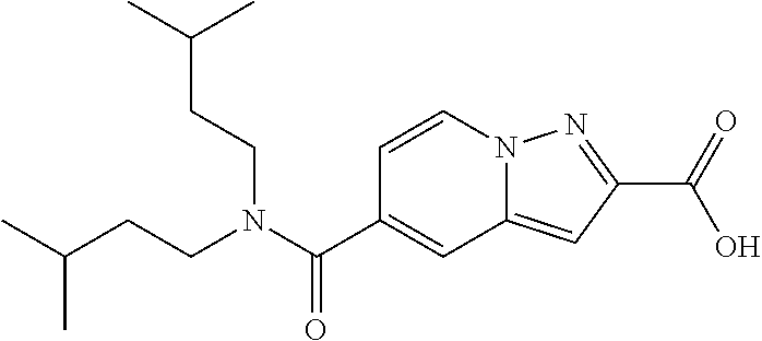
O=C(O)C1=NN2C(=C1)C=C(C(N(CCC(C)C)CCC(C)C)=O)C=C2
